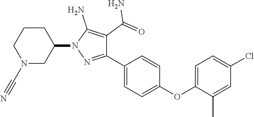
C1=C(OC2=CC=C(C3=NN(C4CN(C#N)CCC4)C(N)=C3C(=O)N)C=C2)C(C)=CC(Cl)=C1
